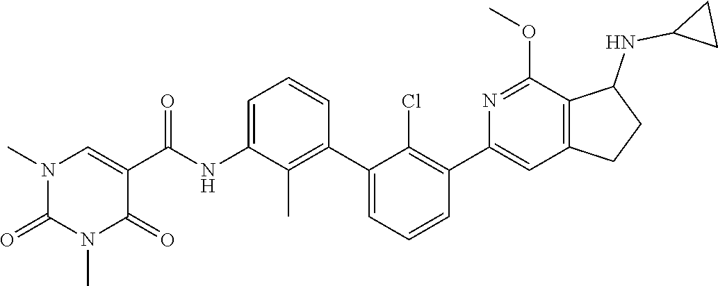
CN1C(=O)N(C)C=C(C(NC2=CC=CC(C3=CC=CC(C4=CC5=C(C(OC)=N4)C(NC4CC4)CC5)=C3Cl)=C2C)=O)C1=O
